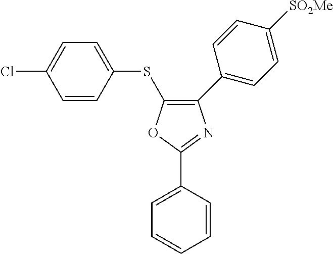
O1C(C2=CC=CC=C2)=NC(C2=CC=C([SO2Me])C=C2)=C1SC1=CC=C(Cl)C=C1
